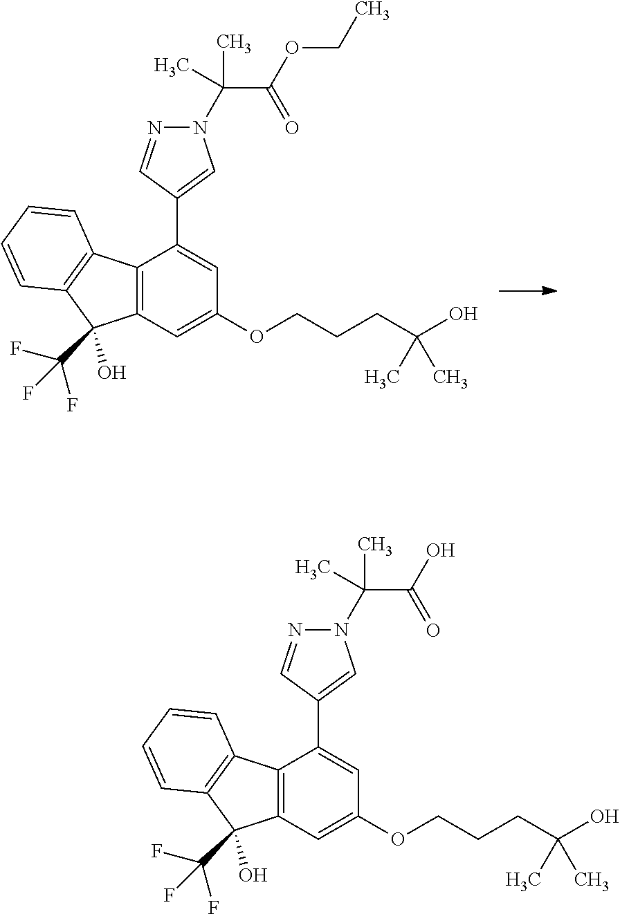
N1(C(C(=O)OCC)(C)C)N=CC(C2=CC(OCCCC(O)(C)C)=CC3=C2C2=C(C3(O)C(F)(F)F)C=CC=C2)=C1.N1(C(C(=O)O)(C)C)N=CC(C2=CC(OCCCC(O)(C)C)=CC3=C2C2=C(C3(O)C(F)(F)F)C=CC=C2)=C1
